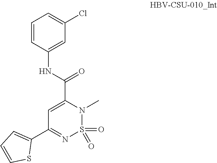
C1=C(C(NC2=CC(Cl)=CC=C2)=O)N(C)S(=O)(=O)N=C1C1=CC=CS1
